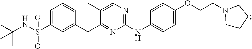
C1=C(S(NC(C)(C)C)(=O)=O)C=C(CC2=NC(NC3=CC=C(OCCN4CCCC4)C=C3)=NC=C2C)C=C1
